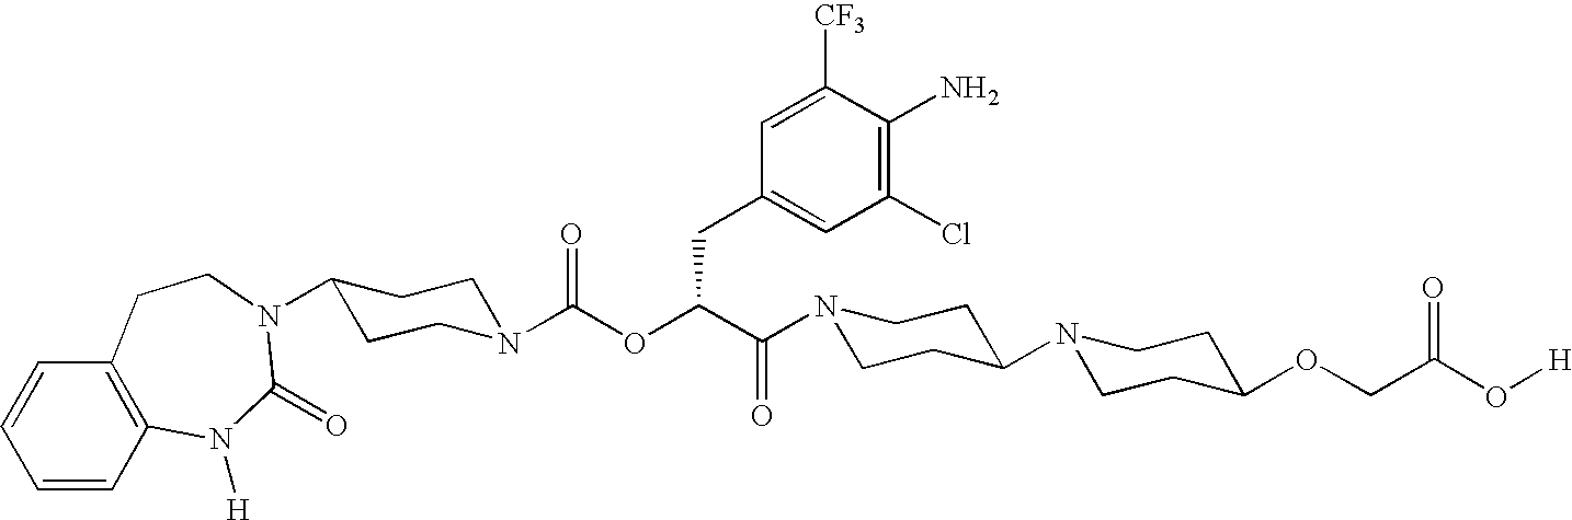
C1=CC2=C(C=C1)CCN(C1CCN(C(OC(C(N3CCC(N4CCC(OCC(O[H])=O)CC4)CC3)=O)CC3=CC(Cl)=C(N)C([CF3])=C3)=O)CC1)C(=O)N2[H]
